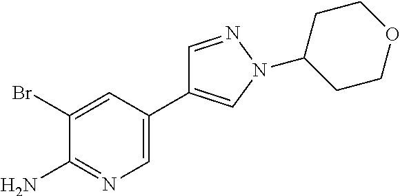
C1=C(C2=CN(C3CCOCC3)N=C2)C=C(Br)C(N)=N1
